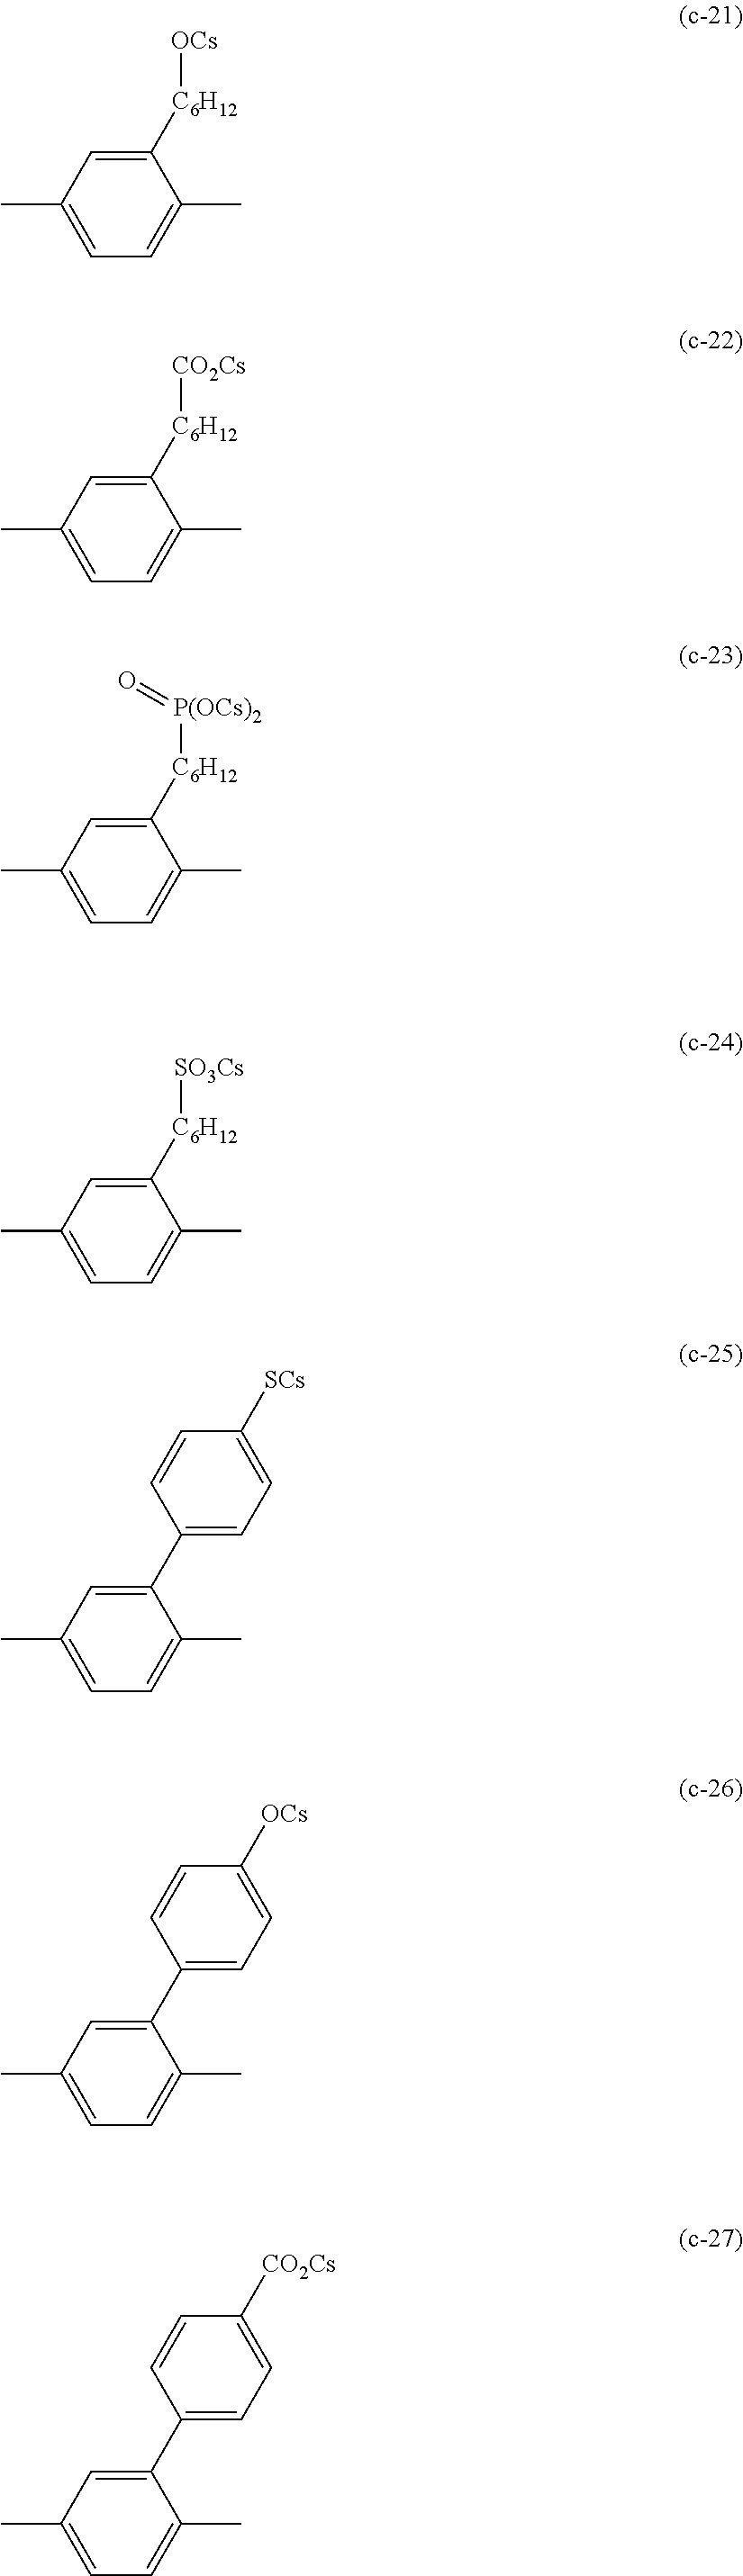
C1([C6H12][OCs])=CC(C)=CC=C1C.C1([C6H12][CO2Cs])=CC(C)=CC=C1C.C1([C6H12][P(OCs)2]=O)=CC(C)=CC=C1C.C1([C6H12][SO3Cs])=CC(C)=CC=C1C.C1([SCs])=CC=C(C2=CC(C)=CC=C2C)C=C1.C1([OCs])=CC=C(C2=CC(C)=CC=C2C)C=C1.C1([CO2Cs])=CC=C(C2=CC(C)=CC=C2C)C=C1
